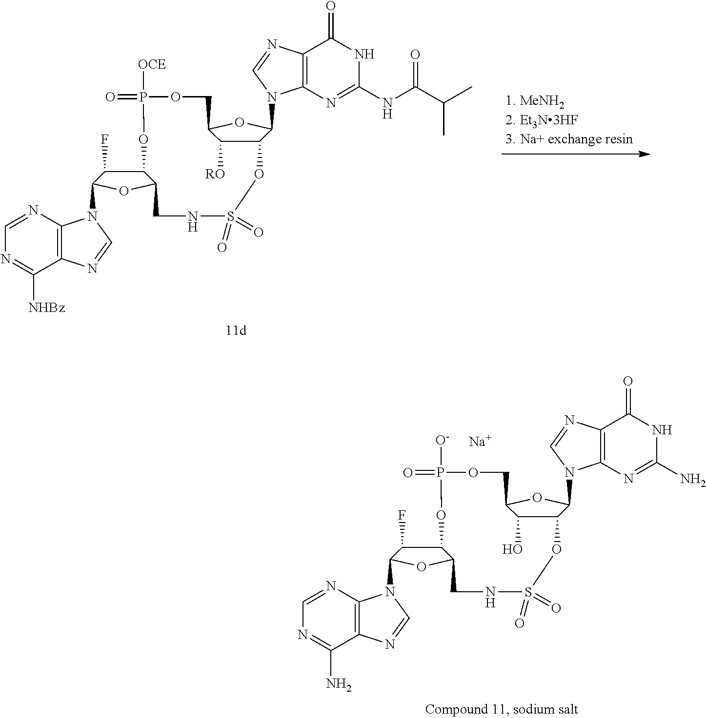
C12=C(N=C(NC(=O)C(C)C)NC1=O)N(C1C3C([RO])C(O1)COP(=O)([OCE])OC1C(F)C(N4C5=C(C([NHBz])=NC=N5)N=C4)OC1CNS(=O)(=O)O3)C=N2.C12=C(N=C(N)NC1=O)N(C1C3C(O)C(O1)COP(=O)([O-])OC1C(F)C(N4C5=C(C(N)=NC=N5)N=C4)OC1CNS(=O)(=O)O3)C=N2.[Na]
